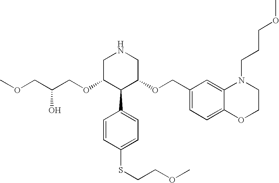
C(C(COC1C(C2=CC=C(SCCOC)C=C2)C(OCC2=CC=C3C(=C2)N(CCCOC)CCO3)CNC1)O)OC
